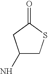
C1(N)CSC(=O)C1
